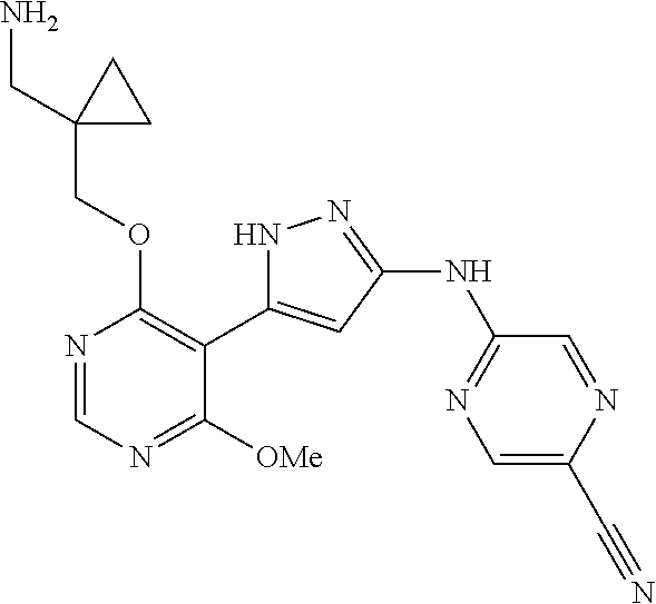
N1=CN=C([OMe])C(C2=CC(NC3=NC=C(C#N)N=C3)=NN2)=C1OCC1(CN)CC1
